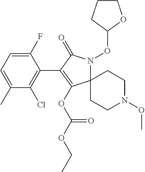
C1(F)=CC=C(C)C(Cl)=C1C1=C(OC(OCC)=O)C2(N(OC3OCCC3)C1=O)CCN(OC)CC2
